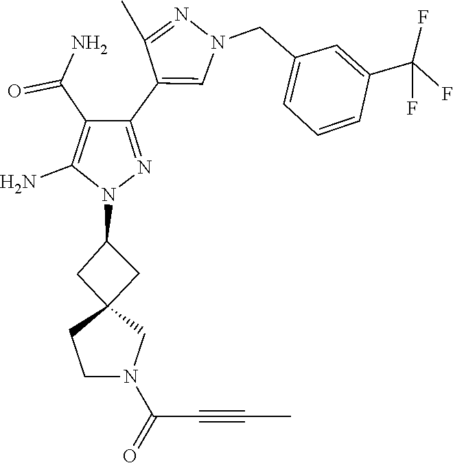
C12(CC(N3N=C(C4=CN(CC5=CC=CC(C(F)(F)F)=C5)N=C4C)C(C(=O)N)=C3N)C1)CCN(C(=O)C#CC)C2
